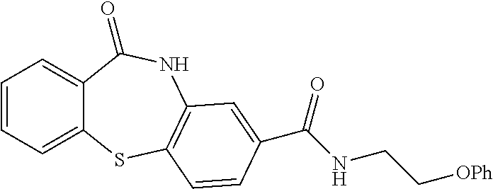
C1=CC=C2C(=C1)C(=O)NC1=C(S2)C=CC(C(NCC[OPh])=O)=C1
